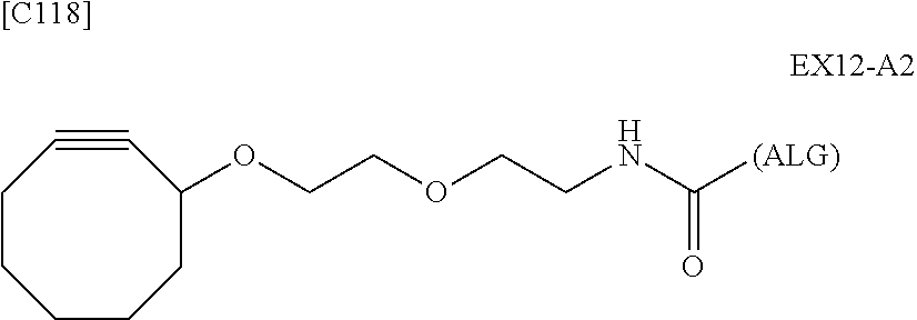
[[C118]].C1CCCCC(OCCOCCNC([(ALG)])=O)C#C1
